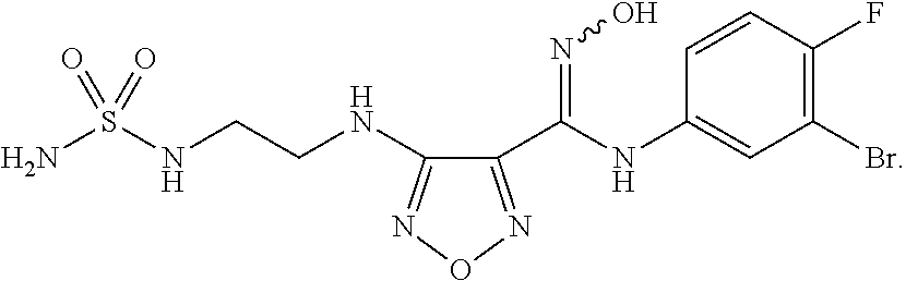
C1(C(NC2=CC(Br)=C(F)C=C2)=NO)=NON=C1NCCNS(N)(=O)=O
